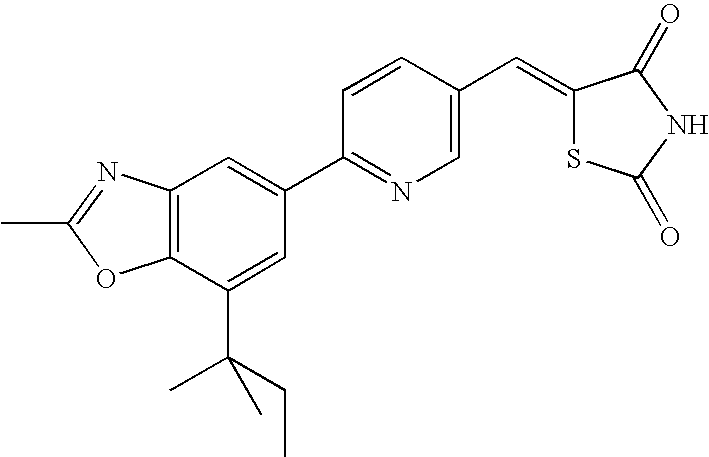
C1(C)=NC2=C(O1)C(C(CC)(C)C)=CC(C1=NC=C(C=C3SC(=O)NC3=O)C=C1)=C2
